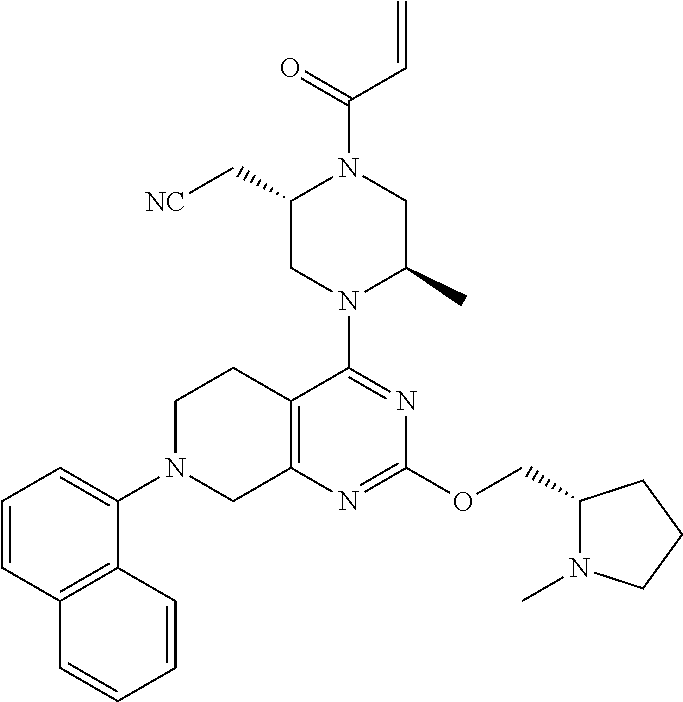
C1=CC2=C(C(N3CC4=C(CC3)C(N3CC(C[NC])N(C(=O)C=C)CC3C)=NC(OCC3N(C)CCC3)=N4)=C1)C=CC=C2
